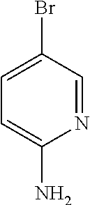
C1=C(Br)C=NC(N)=C1
